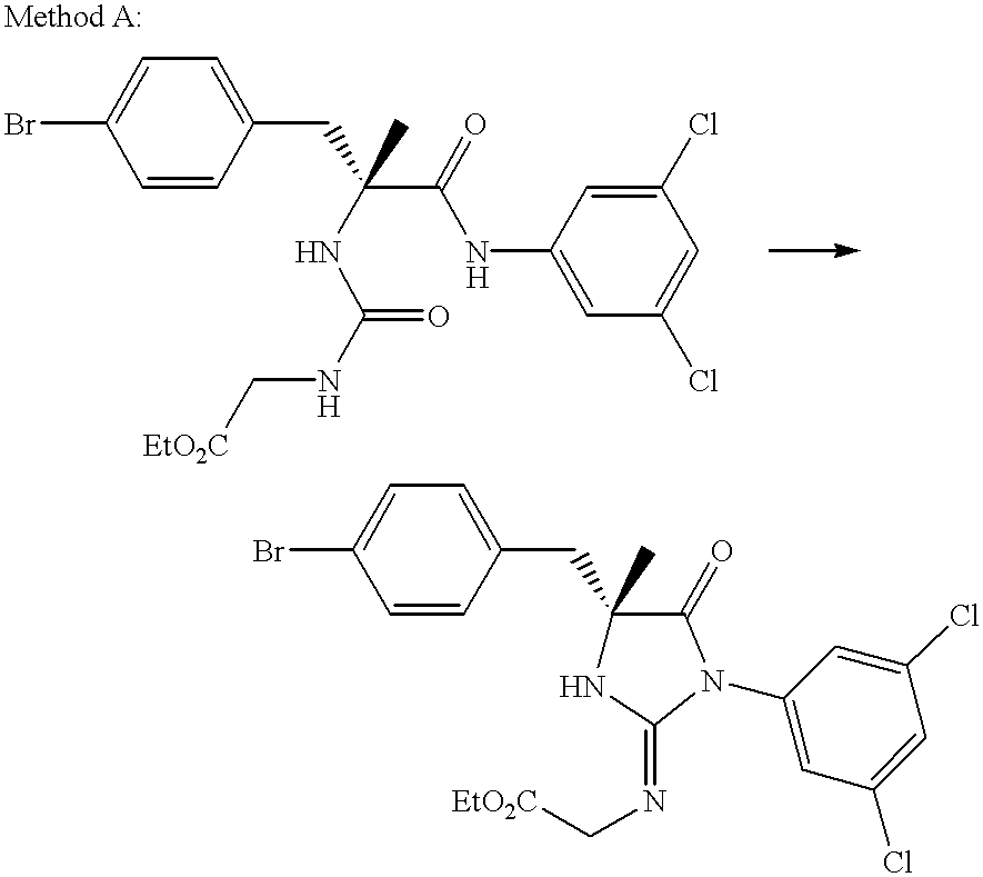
C1=CC(CC(C(NC2=CC(Cl)=CC(Cl)=C2)=O)(NC(NC[EtO2C])=O)C)=CC=C1Br.C1=CC(CC2(C)NC(=NC[EtO2C])N(C3=CC(Cl)=CC(Cl)=C3)C2=O)=CC=C1Br
